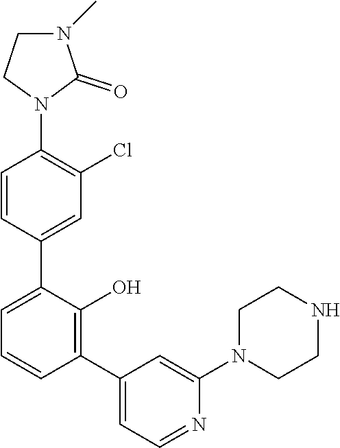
C1=CC(C2=CC=CC(C3=CC=NC(N4CCNCC4)=C3)=C2O)=CC(Cl)=C1N1C(=O)N(C)CC1
